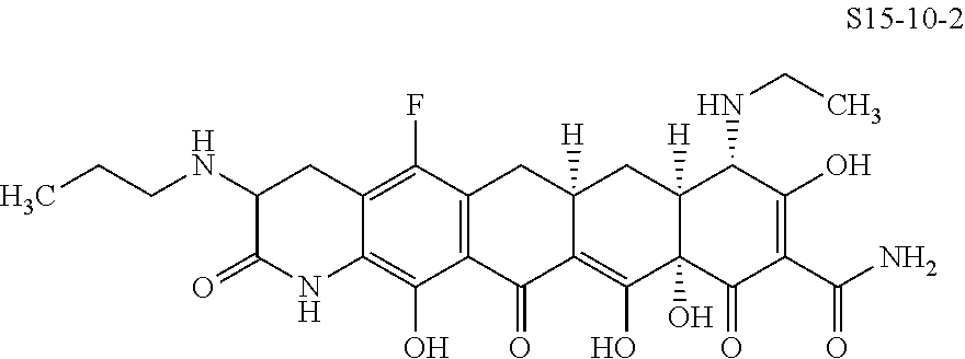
C12=C(F)C3=C(C(O)=C1NC(=O)C(NCCC)C2)C(=O)C1=C(O)C2(O)C([H])(CC1([H])C3)C(NCC)C(O)=C(C(N)=O)C2=O
